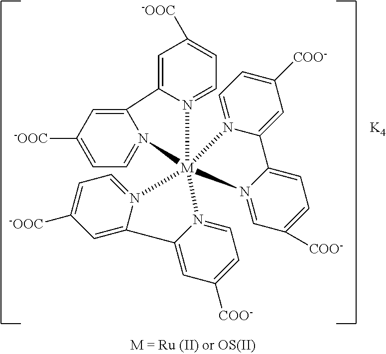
C1=N2C(=CC([-OOC])=C1)C1=CC([-OOC])=CC=N1[M]213(N2=CC=C([-OOC])C=C2C2=CC([COO-])=CC=N21)N1=CC=C([COO-])C=C1C1=CC=C([COO-])C=N31.[K4]
